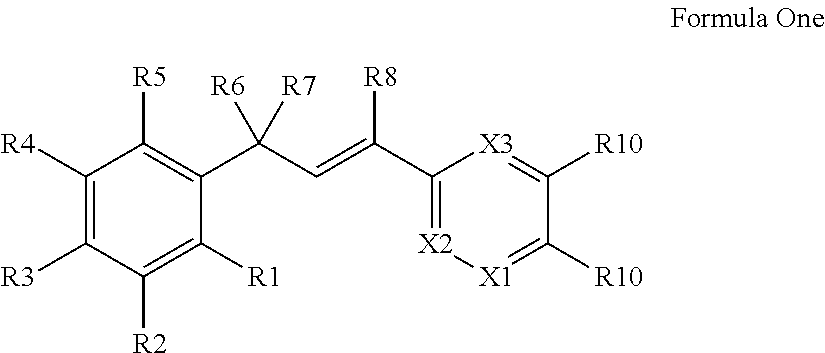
C1([R4])=C([R3])C([R2])=C([R1])C(C(C=C(C2=[X2][X1]=C([R10])C([R10])=[X3]2)[R8])([R6])[R7])=C1[R5]
